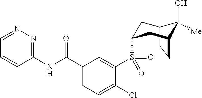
C12CCC(CC(S(C3=CC(C(NC4=NN=CC=C4)=O)=CC=C3Cl)(=O)=O)C1)C2(O)[Me]
